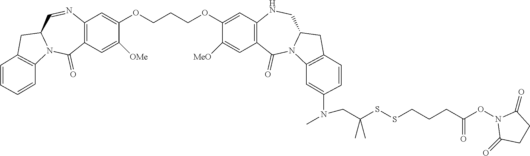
C(COC1=CC2=C(C=C1[MeO])C(=O)N1C(CN2)CC2=C1C=C(N(C)CC(SSCCCC(ON1C(=O)CCC1=O)=O)(C)C)C=C2)COC1=CC2=C(C=C1[OMe])C(=O)N1C(C=N2)CC2=C1C=CC=C2
